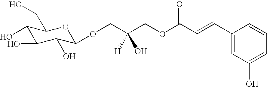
C1(O)C(O)C(O)C(OCC(COC(C=CC2=CC(O)=CC=C2)=O)(O)[H])OC1CO
